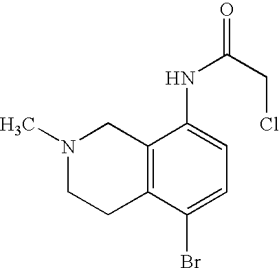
C12=C(C(Br)=CC=C1NC(=O)CCl)CCN(C)C2
